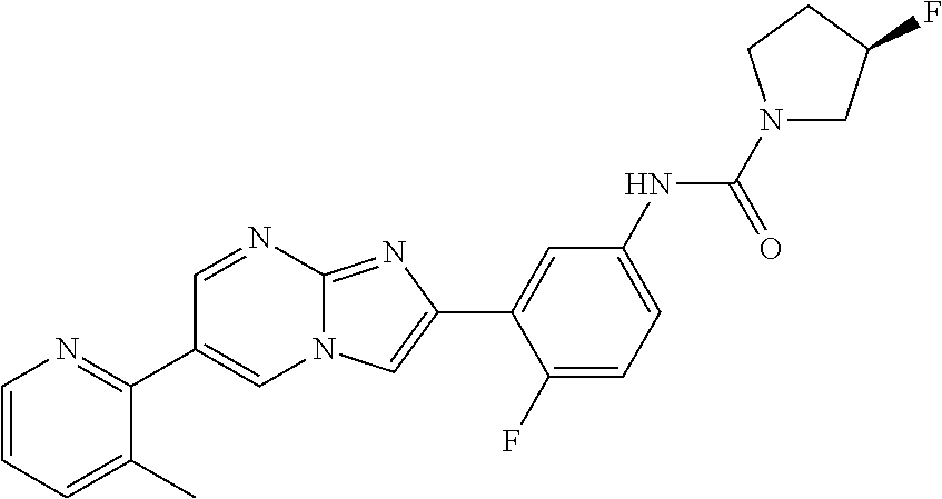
C1=NC2=NC(C3=CC(NC(N4CC(F)CC4)=O)=CC=C3F)=CN2C=C1C1=NC=CC=C1C
